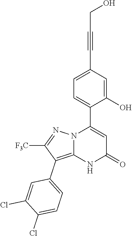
C1(O)=CC(C#CCO)=CC=C1C1=CC(=O)NC2=C(C3=CC=C(Cl)C(Cl)=C3)C([F3C])=NN12
